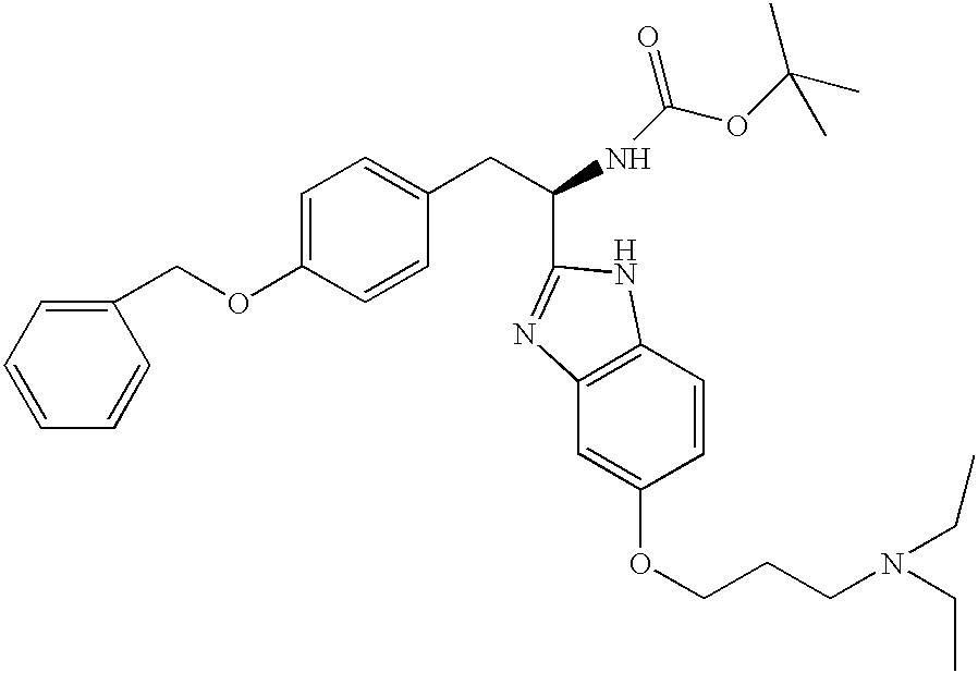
C1=CC(COC2=CC=C(CC(NC(OC(C)(C)C)=O)C3=NC4=C(C=CC(OCCCN(CC)CC)=C4)N3)C=C2)=CC=C1
